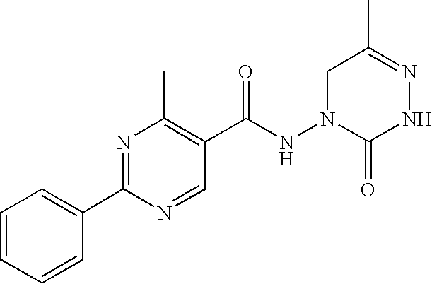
C1=CC=CC(C2=NC(C)=C(C(NN3C(=O)NN=C(C)C3)=O)C=N2)=C1
